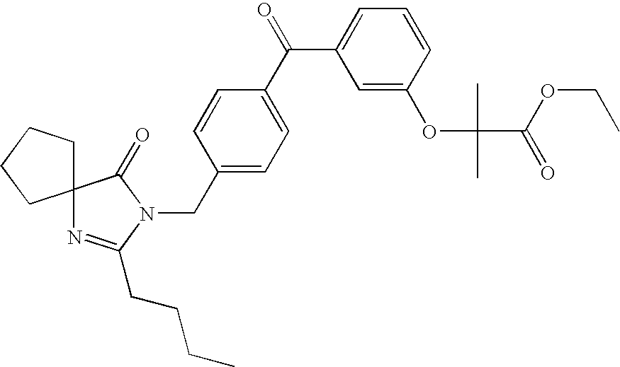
C12(N=C(CCCC)N(CC3=CC=C(C(C4=CC=CC(OC(C)(C)C(OCC)=O)=C4)=O)C=C3)C1=O)CCCC2
